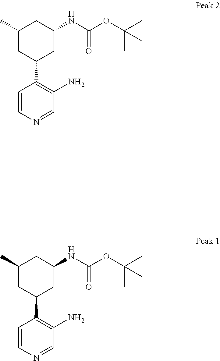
C1=CN=CC(N)=C1C1CC(NC(OC(C)(C)C)=O)CC(C)C1.C1=CN=CC(N)=C1C1CC(NC(OC(C)(C)C)=O)CC(C)C1
